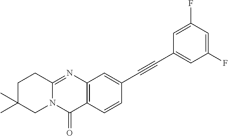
C12=NC3=C(C(=O)N1CC(C)(C)CC2)C=CC(C#CC1=CC(F)=CC(F)=C1)=C3
